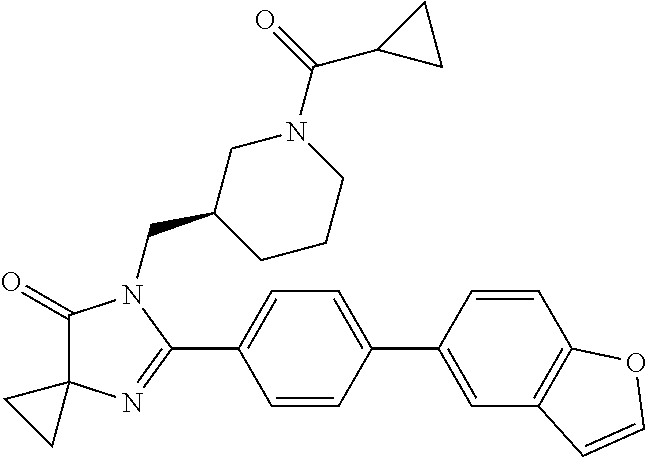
C1(=O)C2(N=C(C3=CC=C(C4=CC5=C(C=C4)OC=C5)C=C3)N1CC1CCCN(C(=O)C3CC3)C1)CC2
